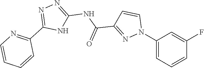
C1(N2C=CC(C(NC3=NN=C(C4=NC=CC=C4)N3)=O)=N2)=CC=CC(F)=C1
